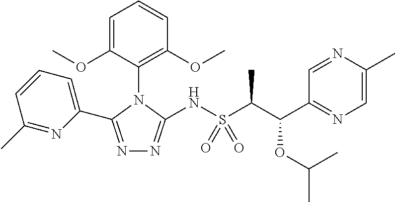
N1=C(C)C=CC=C1C1=NN=C(NS(C(C(C2=NC=C(C)N=C2)OC(C)C)C)(=O)=O)N1C1=C(OC)C=CC=C1OC
